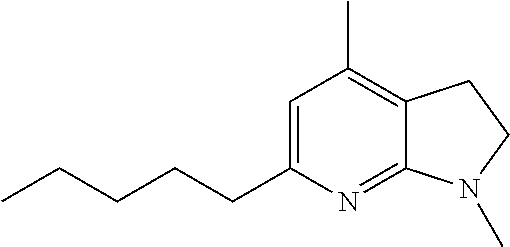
C12=NC(CCCCC)=CC(C)=C1CCN2C
